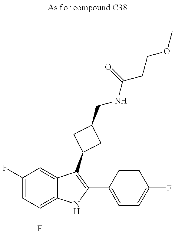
C1(F)=CC(F)=C2C(=C1)C(C1CC(CNC(CCOC)=O)C1)=C(C1=CC=C(F)C=C1)N2
